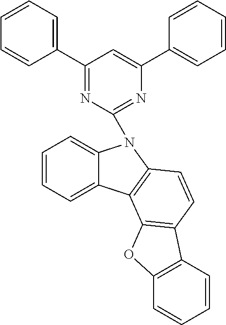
C1=CC=C2C(=C1)N(C1=NC(C3=CC=CC=C3)=CC(C3=CC=CC=C3)=N1)C1=C2C2=C(C=C1)C1=C(O2)C=CC=C1
